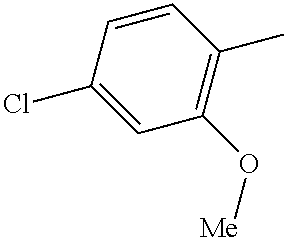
C1=CC(C)=C(O[Me])C=C1Cl
